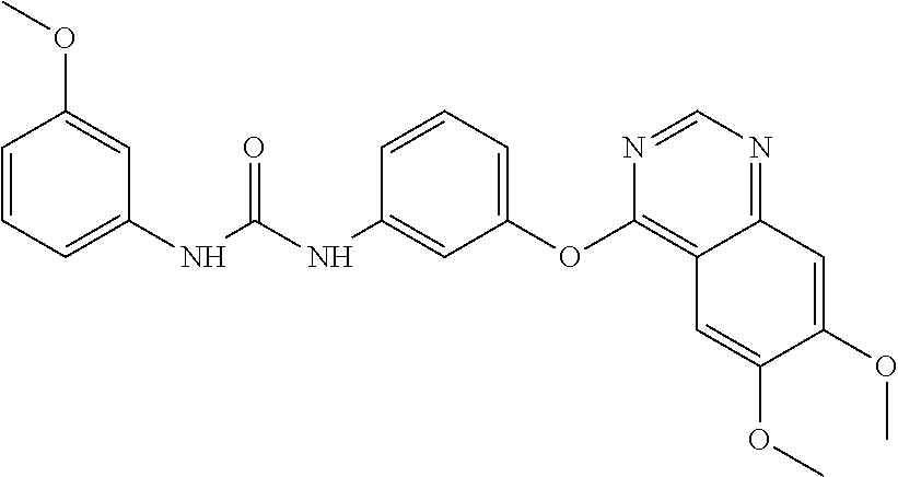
C1=CC=C(NC(NC2=CC(OC3=C4C(=NC=N3)C=C(OC)C(OC)=C4)=CC=C2)=O)C=C1OC
